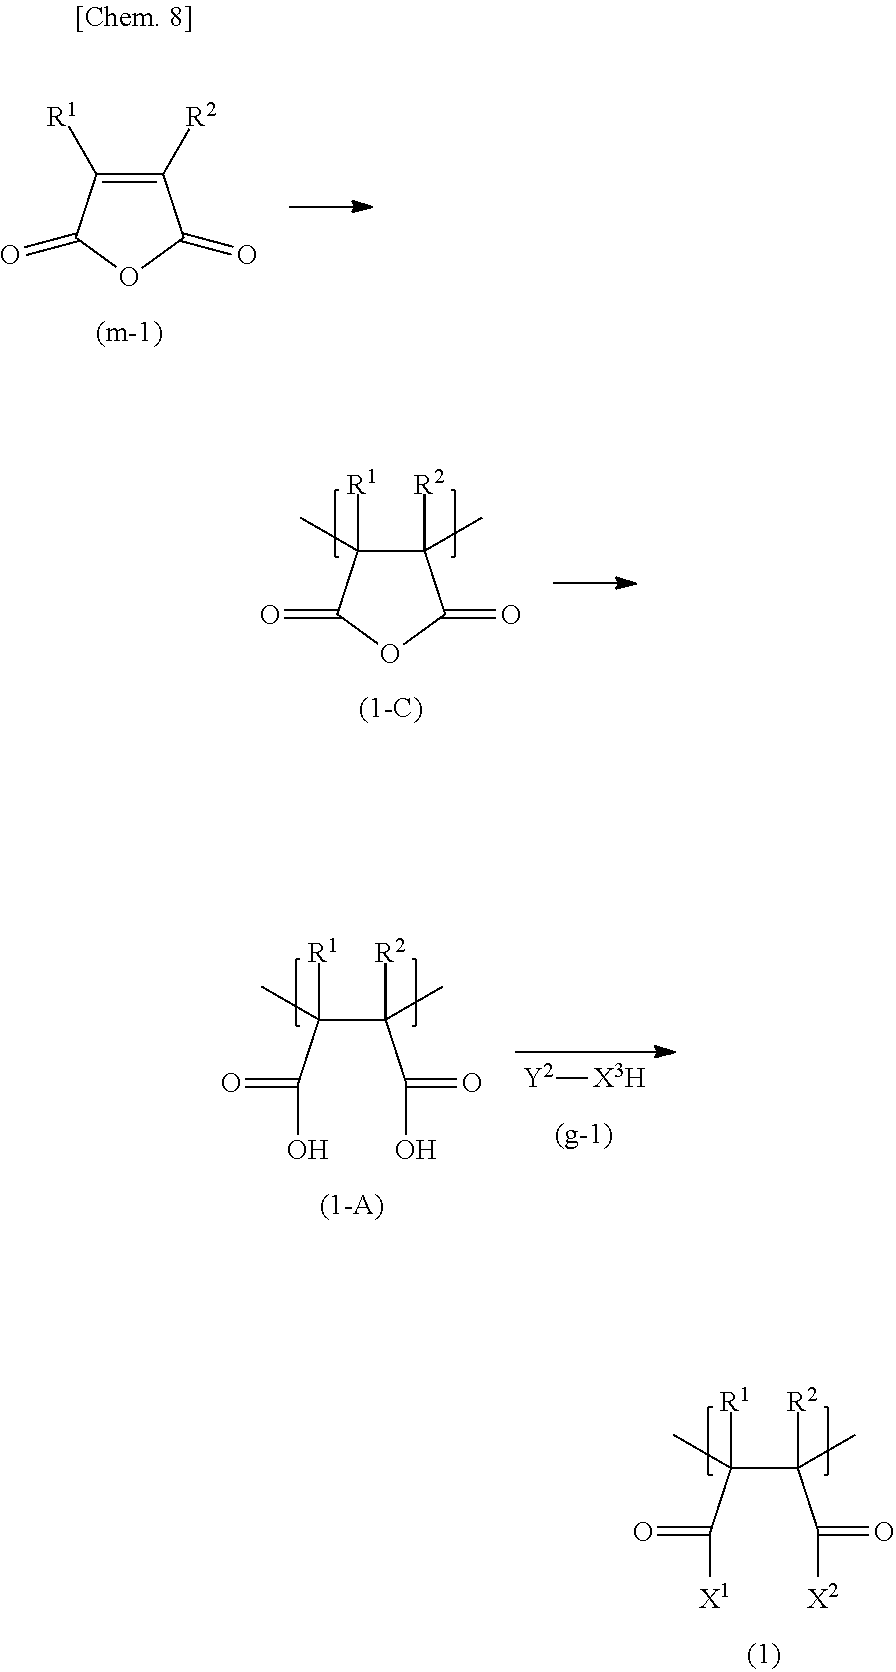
C(C(C(=O)[X1])([R1])C)(C(=O)[X2])([R2])C.C1([R2])=C([R1])C(=O)OC1=O.C1([R2])(C)C([R1])(C)C(=O)OC1=O.C(C(C(=O)O)([R1])C)(C(=O)O)([R2])C.[Y2][X3H]
